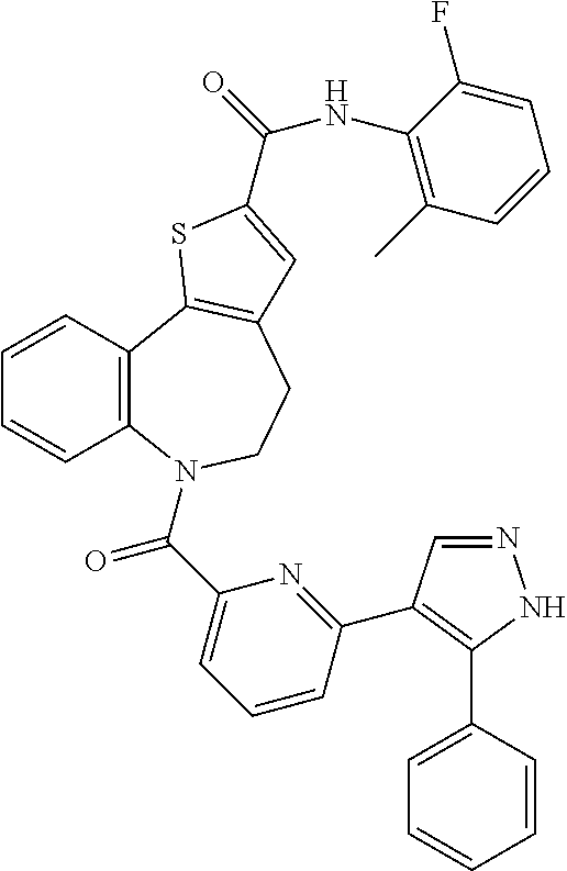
C1=CC2=C(C=C1)N(C(C1=CC=CC(C3=C(C4=CC=CC=C4)NN=C3)=N1)=O)CCC1=C2SC(C(=O)NC2=C(C)C=CC=C2F)=C1
